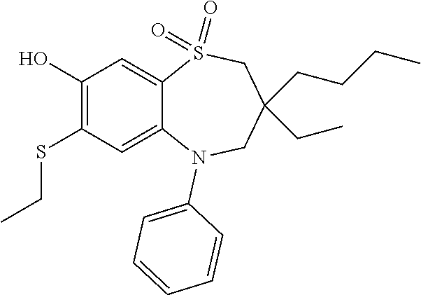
OC1=C(SCC)C=C2C(=C1)S(=O)(=O)CC(CC)(CCCC)CN2C1=CC=CC=C1
